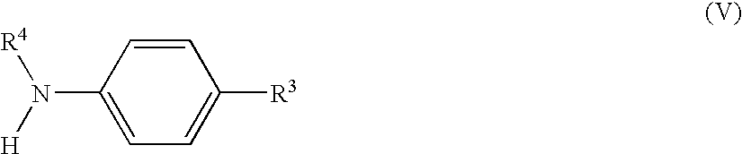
C1=C(N([H])[R4])C=CC([R3])=C1
